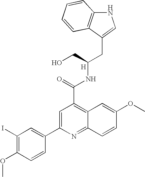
N1C2=C(C(CC(NC(C3=C4C(=NC(C5=CC(I)=C(OC)C=C5)=C3)C=CC(OC)=C4)=O)CO)=C1)C=CC=C2.[H]
